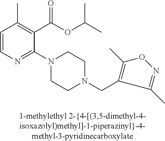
C1=CN=C(N2CCN(CC3=C(C)ON=C3C)CC2)C(C(OC(C)C)=O)=C1C
